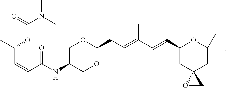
O=C(N(C)C)OC(C=CC(NC1COC(CC=C(C=CC2CC3(CC(C)(C)O2)OC3)C)OC1)=O)C
